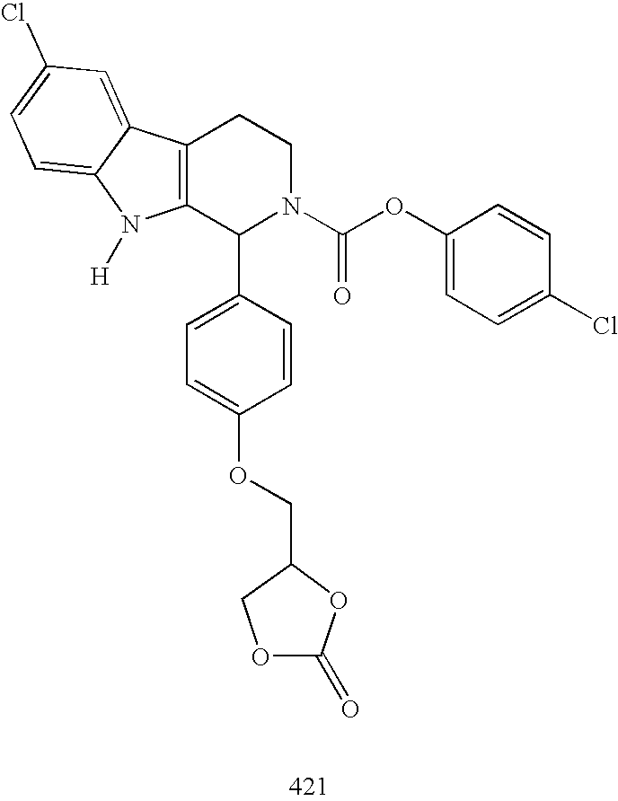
C12=C(C(C3=CC=C(OCC4COC(=O)O4)C=C3)N(C(OC3=CC=C(Cl)C=C3)=O)CC1)N([H])C1=CC=C(Cl)C=C21
